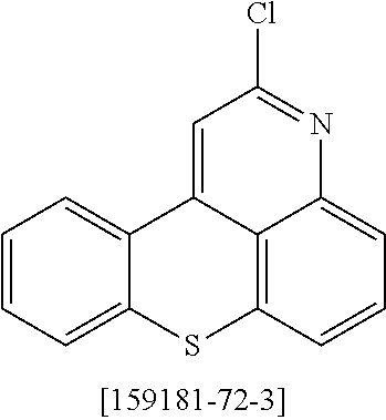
C12=CC=CC=C1SC1=C3C2=CC(Cl)=NC3=CC=C1
